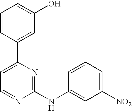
C1=CC(C2=CC=NC(NC3=CC([NO2])=CC=C3)=N2)=CC(O)=C1
